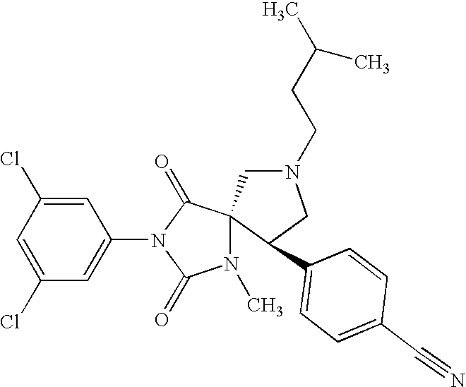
C1=C(Cl)C=C(N2C(=O)C3(N(C)C2=O)CN(CCC(C)C)CC3C2=CC=C(C#N)C=C2)C=C1Cl
